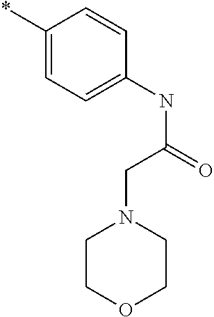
C1(*)=CC=C(NC(=O)CN2CCOCC2)C=C1
